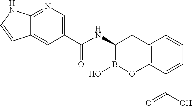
C12=C(C(C(O)=O)=CC=C1)OB(O)C(NC(=O)C1=CN=C3C(=C1)C=CN3)C2
